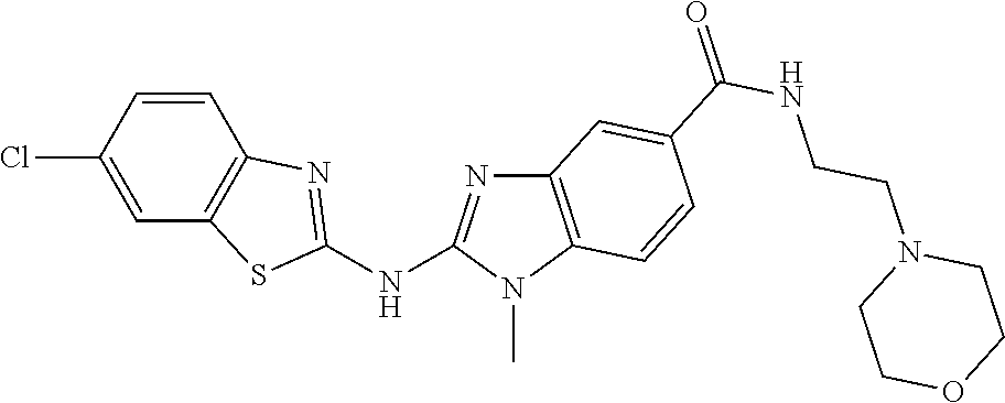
ClC1=CC2=C(C=C1)N=C(NC1=NC3=C(N1C)C=CC(C(NCCN1CCOCC1)=O)=C3)S2
